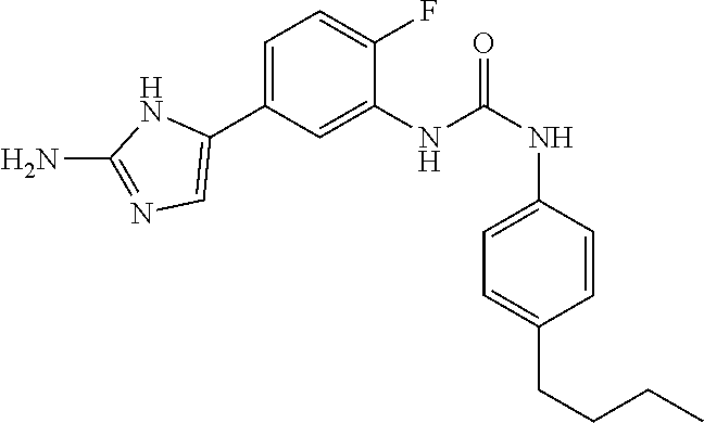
C1(NC(NC2=CC=C(CCCC)C=C2)=O)=CC(C2=CN=C(N)N2)=CC=C1F
